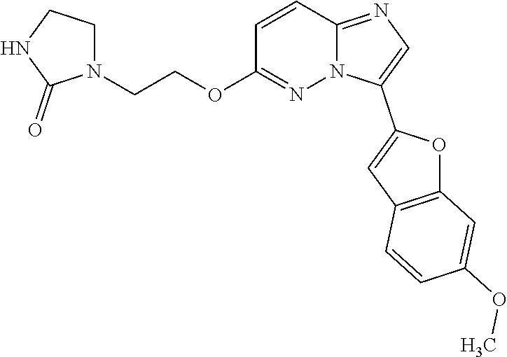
C1=CC2=NC=C(C3=CC4=C(O3)C=C(OC)C=C4)N2N=C1OCCN1CCNC1=O
